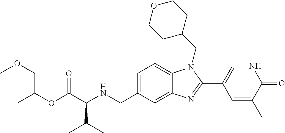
C(C(NCC1=CC=C2C(=C1)N=C(C1=CNC(=O)C(C)=C1)N2CC1CCOCC1)C(C)C)(=O)OC(C)COC
